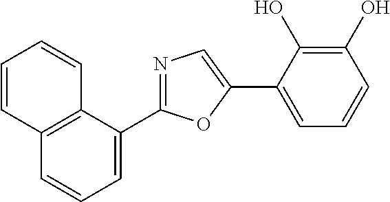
C1=C(C2=NC=C(C3=CC=CC(O)=C3O)O2)C2=C(C=C1)C=CC=C2
